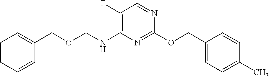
C1(F)=C(NCOCC2=CC=CC=C2)N=C(OCC2=CC=C(C)C=C2)N=C1
